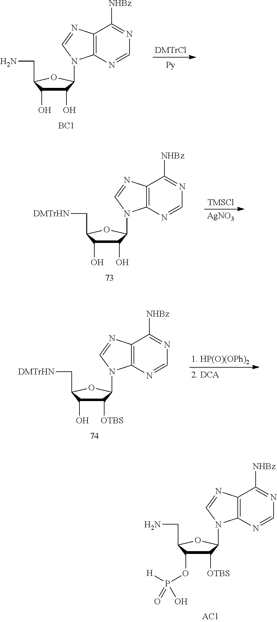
[DMTrCl].C12=C(N=CN=C1[NHBz])N(C1C(O)C(O)C(CN)O1)C=N2.[BC1].[AgNO3].[TMSCl].C12=C(N=CN=C1[NHBz])N(C1C(O)C(O)C(C[DMTrHN])O1)C=N2.C12=C(N=CN=C1[NHBz])N(C1C([OTBS])C(O)C(C[DMTrHN])O1)C=N2.C12=C(N=CN=C1[NHBz])N(C1C([OTBS])C(OP([H])(=O)O)C(CN)O1)C=N2
